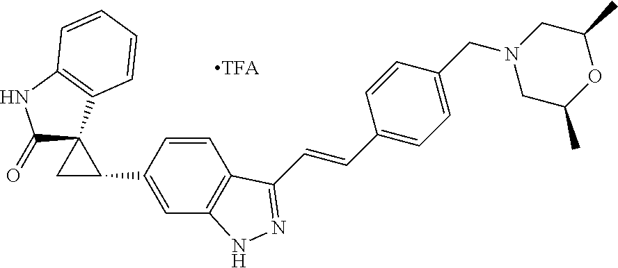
C1(=O)C2(C3=C(N1)C=CC=C3)CC2C1=CC2=C(C=C1)C(C=CC1=CC=C(CN3CC(C)OC(C)C3)C=C1)=NN2.[TFA]
